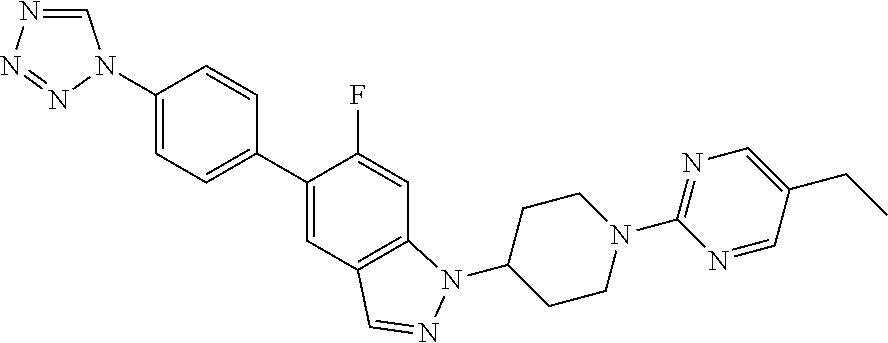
C1(C2=CC=C(N3C=NN=N3)C=C2)=CC2=C(C=C1F)N(C1CCN(C3=NC=C(CC)C=N3)CC1)N=C2
